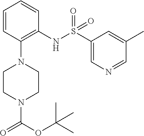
CC(OC(=O)N1CCN(C2=C(NS(=O)(=O)C3=CN=CC(C)=C3)C=CC=C2)CC1)(C)C
